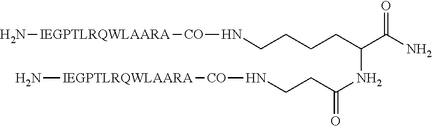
N[IEGPTLRQWLAARA][CO]NCCCCC(NC(CCN[CO][IEGPTLRQWLAARA]N)=O)C(=O)N
